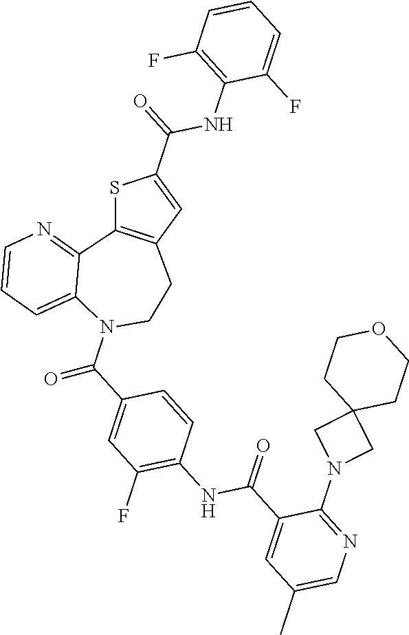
S1C2=C(C=C1C(NC1=C(F)C=CC=C1F)=O)CCN(C(=O)C1=CC(F)=C(NC(=O)C3=CC(C)=CN=C3N3CC4(C3)CCOCC4)C=C1)C1=CC=CN=C21
